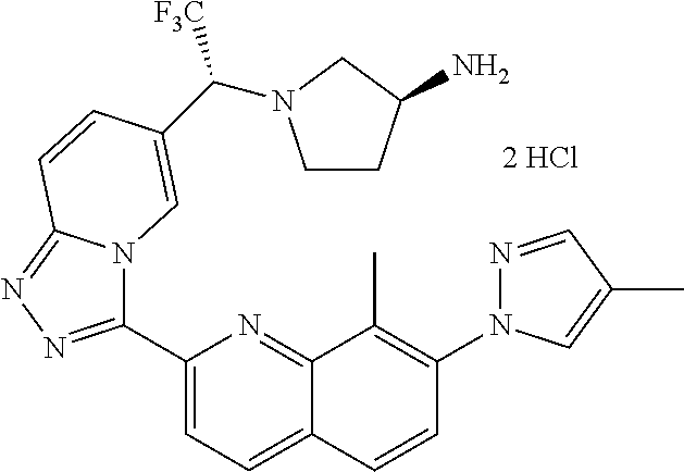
C1(C2=NN=C3N2C=C(C([F3C])N2CCC(N)C2)C=C3)=CC=C2C(=N1)C(C)=C(N1N=CC(C)=C1)C=C2
